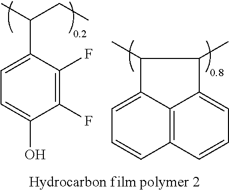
C1=C(C(C)CC)C(F)=C(F)C(O)=C1.C1=C2C3=C(C=C1)C=CC=C3C(C)C2C
